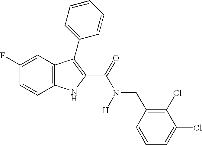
C1(F)=CC2=C(C=C1)NC(C(=O)N([H])CC1=C(Cl)C(Cl)=CC=C1)=C2C1=CC=CC=C1
